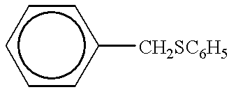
c1ccc([CH2SC6H5])cc1
